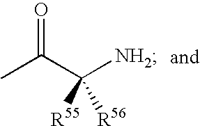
CC(C([NH2])([R55])[R56])=O
